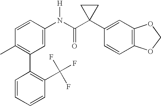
C1=CC(N(C(C2(C3=CC4=C(C=C3)OCO4)CC2)=O)[H])=CC(C2=C(C(F)(F)F)C=CC=C2)=C1C
